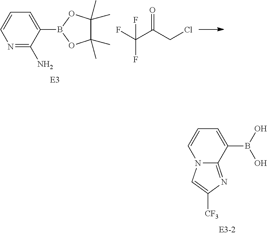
N1=C(N)C(B2OC(C)(C)C(C)(C)O2)=CC=C1.FC(C(CCl)=O)(F)F.C1=CN2C(=NC([CF3])=C2)C(B(O)O)=C1
